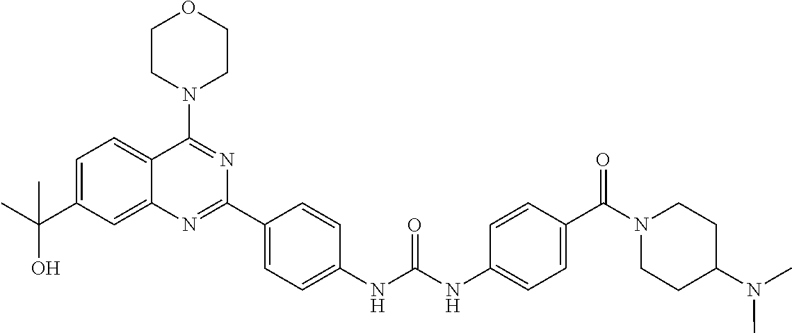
C1=C(C(C)(O)C)C=C2C(=C1)C(N1CCOCC1)=NC(C1=CC=C(NC(NC3=CC=C(C(N4CCC(N(C)C)CC4)=O)C=C3)=O)C=C1)=N2
